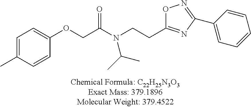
C1=C(C)C=CC(OCC(N(CCC2=NC(C3=CC=CC=C3)=NO2)C(C)C)=O)=C1
